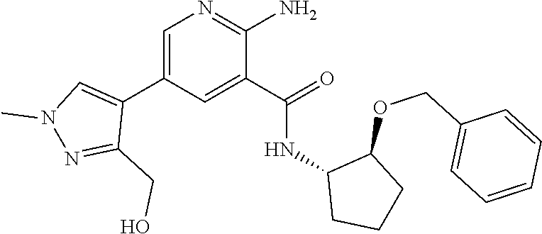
C1=C(C2=CN(C)N=C2CO)C=C(C(=O)NC2CCCC2OCC2=CC=CC=C2)C(N)=N1
